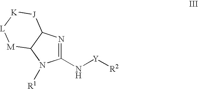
C1(N[Y][R2])=NC2C(N1[R1])[M][L][K][J]2
